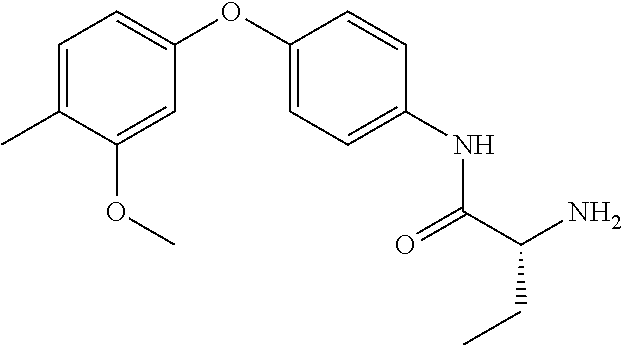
C1(OC)=CC(OC2=CC=C(NC(=O)C(CC)N)C=C2)=CC=C1C
